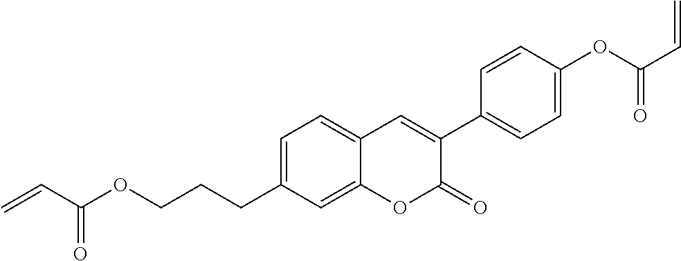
C(C1=CC=C2C(=C1)OC(=O)C(C1=CC=C(OC(=O)C=C)C=C1)=C2)CCOC(C=C)=O
